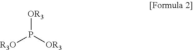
[OR3]P([OR3])[R3O]
